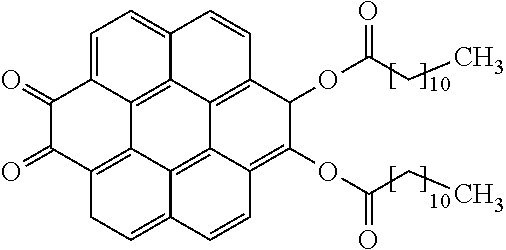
C1(=O)C(=O)C2=C3C4=C5C6=C(C(OC(CC)=O)C(OC(CC)=O)=C7C6=C3C(=CC2)C=C7)C=CC5=CC=C14
